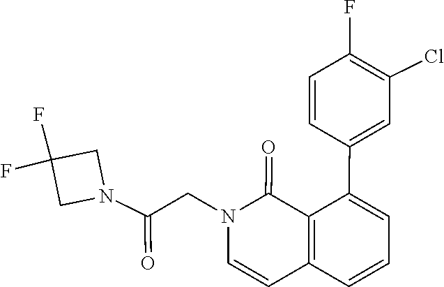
C1=C(C2=CC=CC3=C2C(=O)N(CC(N2CC(F)(F)C2)=O)C=C3)C=CC(F)=C1Cl
